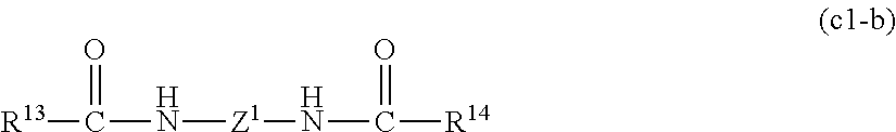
[R13]C(N[Z1]NC([R14])=O)=O
